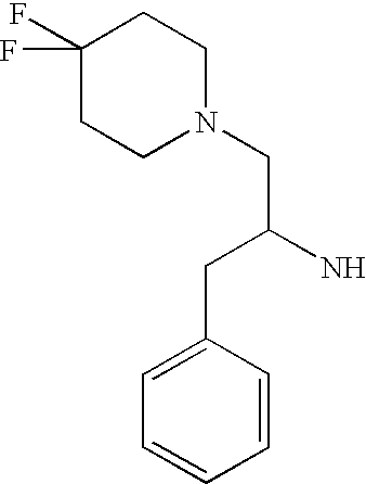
C1(F)(F)CCN(CC(N)CC2=CC=CC=C2)CC1
